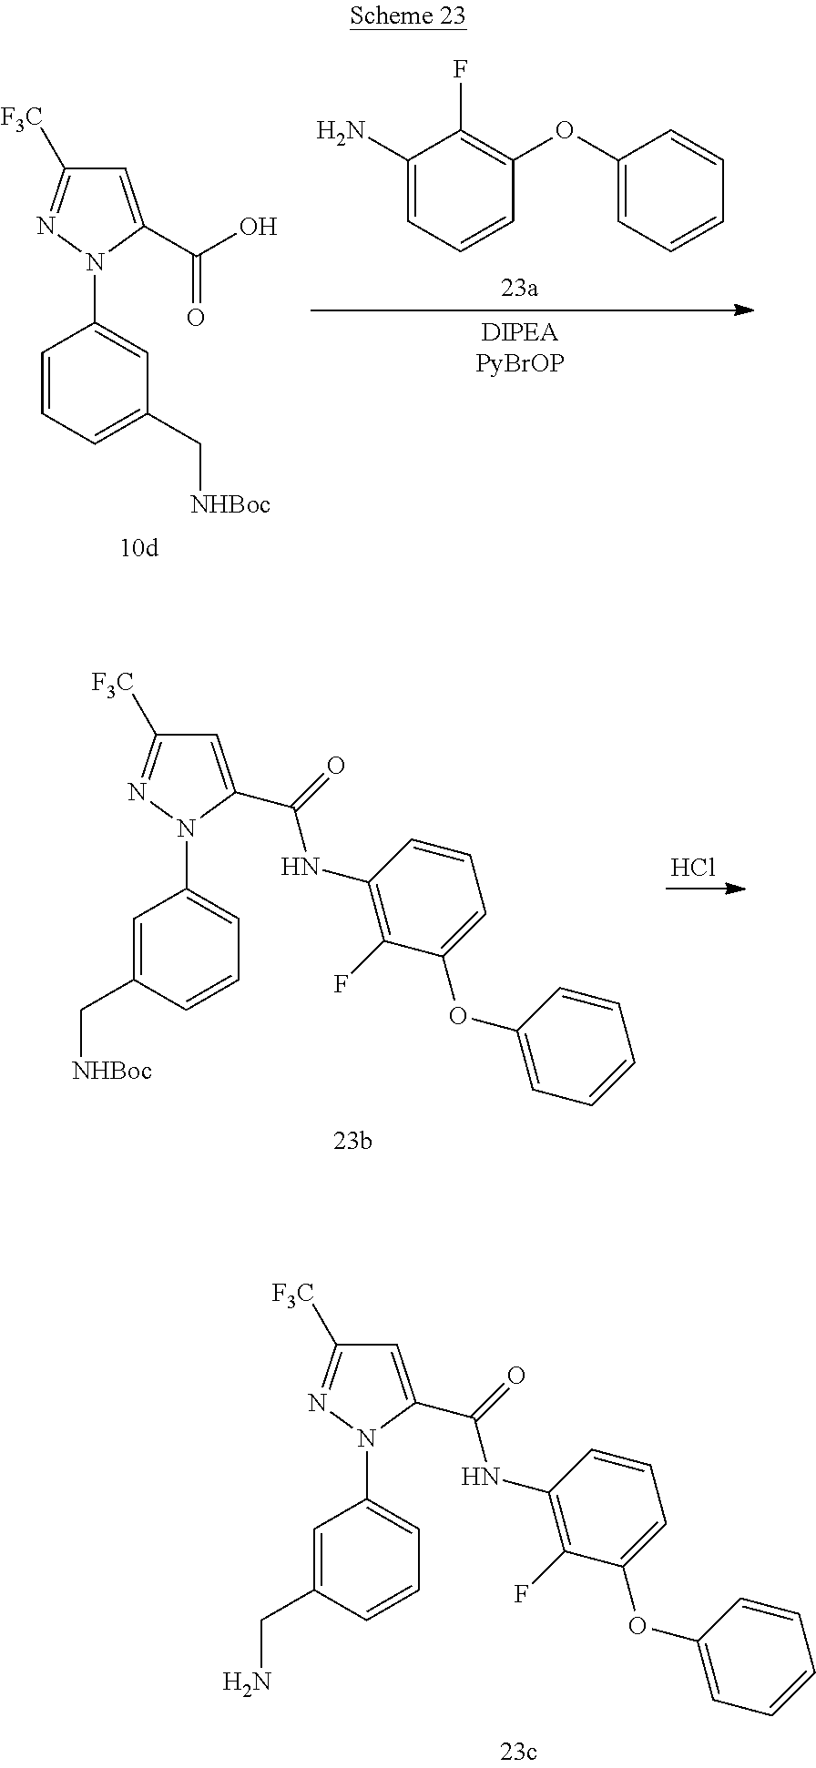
C1=C(C(O)=O)N(C2=CC(C[NHBoc])=CC=C2)N=C1[F3C].C1(N)=CC=CC(OC2=CC=CC=C2)=C1F.C1=C(C(NC2=C(F)C(OC3=CC=CC=C3)=CC=C2)=O)N(C2=CC=CC(CN)=C2)N=C1[F3C].Cl.C1=C(C(NC2=C(F)C(OC3=CC=CC=C3)=CC=C2)=O)N(C2=CC=CC(C[NHBoc])=C2)N=C1[F3C]
